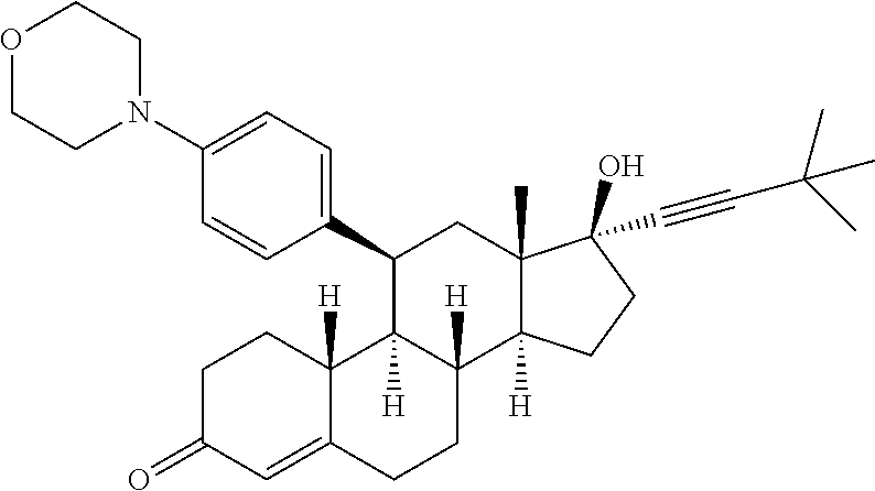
C1C(=O)C=C2C([H])(C1)C1([H])C([H])(CC2)C2([H])C(C)(CC1C1=CC=C(N3CCOCC3)C=C1)C(O)(C#CC(C)(C)C)CC2
